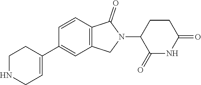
C1=CC2=C(C=C1C1=CCNCC1)CN(C1C(=O)NC(=O)CC1)C2=O
